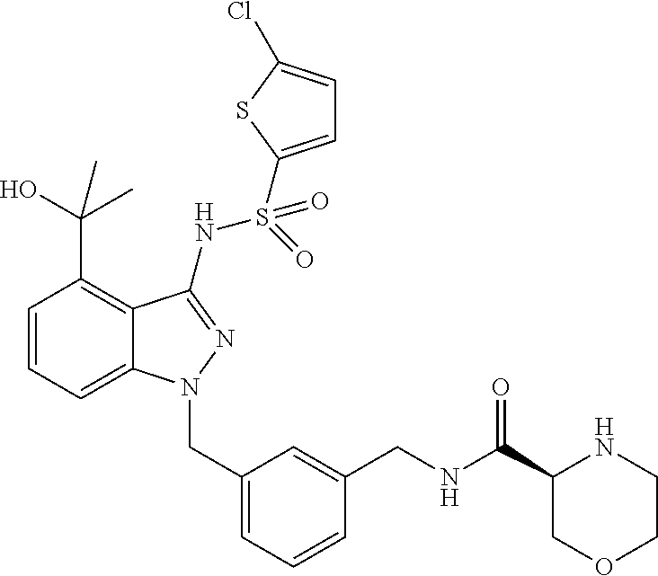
C1=CC=C2C(=C1C(O)(C)C)C(NS(=O)(=O)C1=CC=C(Cl)S1)=NN2CC1=CC=CC(CNC(C2COCCN2)=O)=C1
